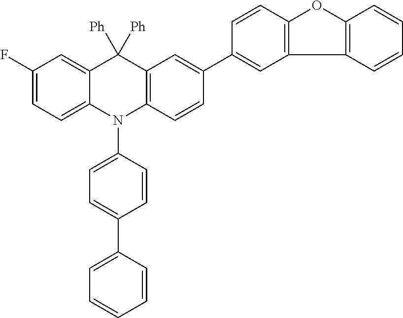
C1(F)=CC=C2C(=C1)C([Ph])([Ph])C1=C(N2C2=CC=C(C3=CC=CC=C3)C=C2)C=CC(C2=CC3=C(C=C2)OC2=C3C=CC=C2)=C1
